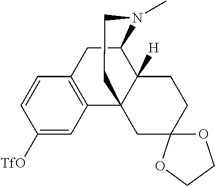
C1=CC([TfO])=CC2=C1CC1C3([H])C2(CCN1C)CC1(CC3)OCCO1
